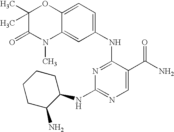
C1(NC2=NC=C(C(N)=O)C(NC3=CC=C4C(=C3)N(C)C(=O)C(C)(C)O4)=N2)CCCCC1N
